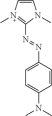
C1(N=NC2=CC=C(N(C)C)C=C2)=[N+](C)C=CN1C
